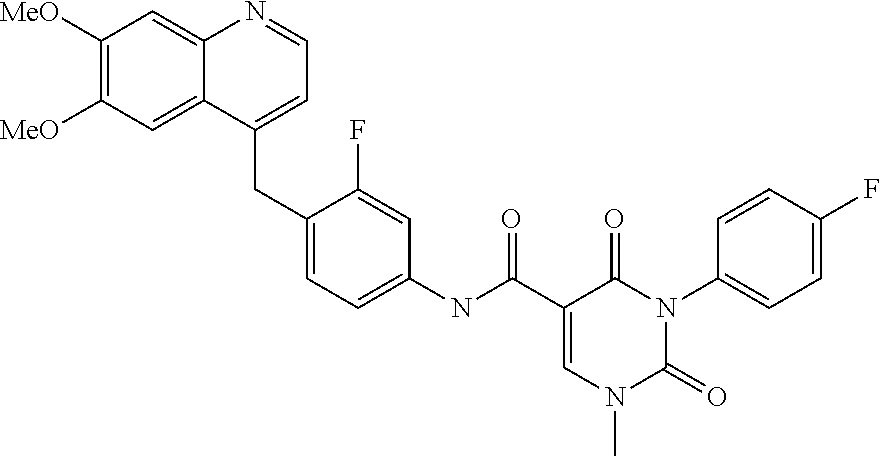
C1([MeO])=C([MeO])C=C2C(=C1)N=CC=C2CC1=CC=C(NC(C2=CN(C)C(=O)N(C3=CC=C(F)C=C3)C2=O)=O)C=C1F
